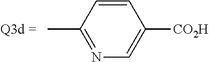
CC1=NC=C([CO2H])C=C1
